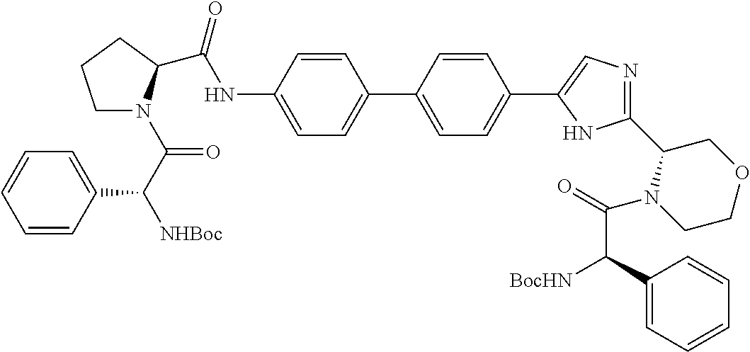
C(NC1=CC=C(C2=CC=C(C3=CN=C(C4N(C(C([BocHN])C5=CC=CC=C5)=O)CCOC4)N3)C=C2)C=C1)(=O)C1N(C(C([NHBoc])C2=CC=CC=C2)=O)CCC1
